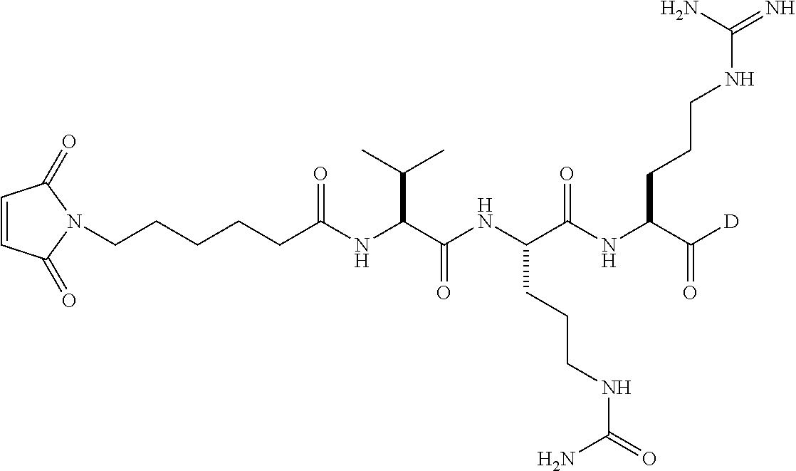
C1=CC(=O)N(CCCCCC(NC(C(NC(C(NC(C([D])=O)CCCNC(=N)N)=O)CCCNC(=O)N)=O)C(C)C)=O)C1=O
